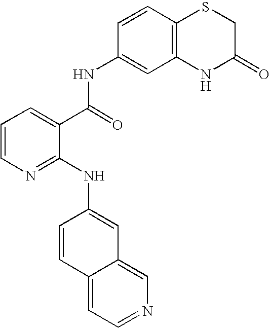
C1=CN=C(NC2=CC3=CN=CC=C3C=C2)C(C(=O)NC2=CC3=C(C=C2)SCC(=O)N3)=C1
